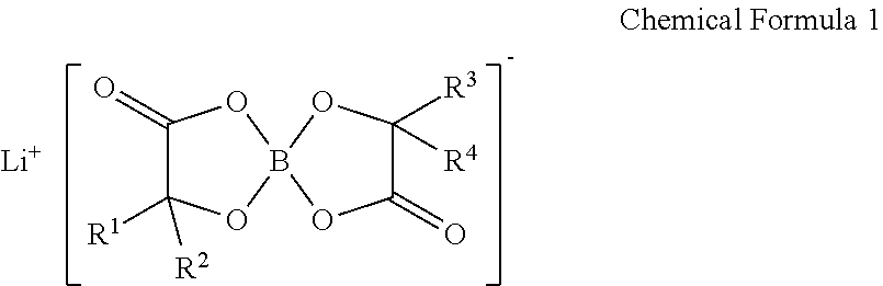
C1(=O)C([R1])([R2])OB2(O1)OC([R3])([R4])C(=O)O2.[Li]
